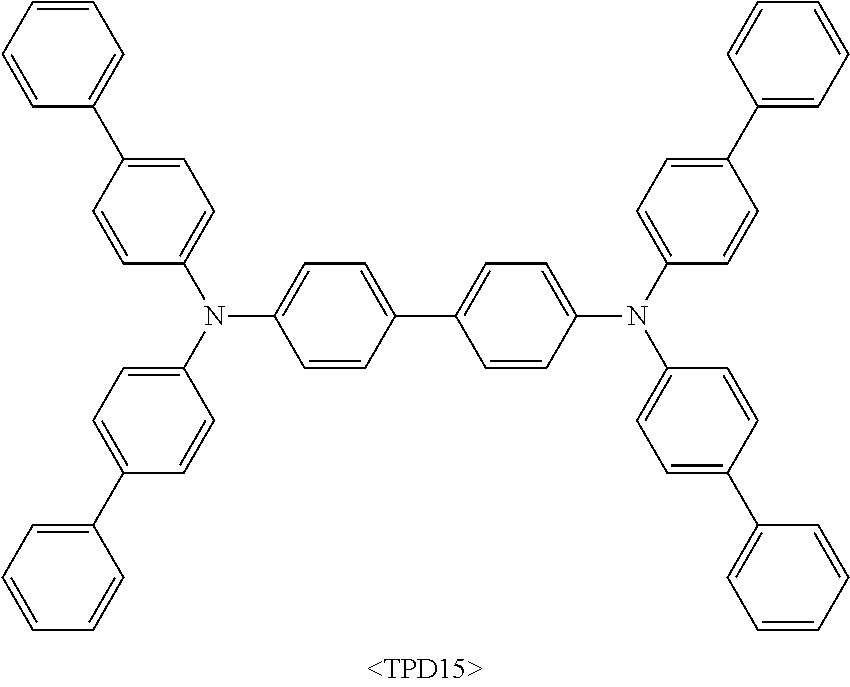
C1=CC(C2=CC=C(N(C3=CC=C(C4=CC=CC=C4)C=C3)C3=CC=C(C4=CC=C(N(C5=CC=C(C6=CC=CC=C6)C=C5)C5=CC=C(C6=CC=CC=C6)C=C5)C=C4)C=C3)C=C2)=CC=C1
